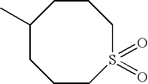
C1(C)CCCS(=O)(=O)CCC1
